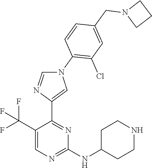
C1(C(F)(F)F)=CN=C(NC2CCNCC2)N=C1C1=CN(C2=C(Cl)C=C(CN3CCC3)C=C2)C=N1
